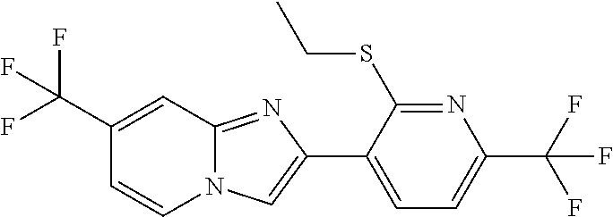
C1(C(F)(F)F)=CC2=NC(C3=CC=C(C(F)(F)F)N=C3SCC)=CN2C=C1
